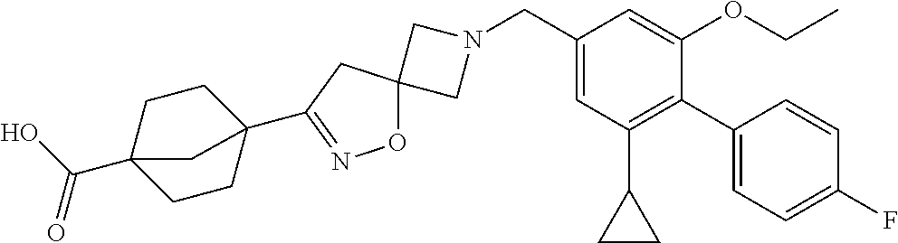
N1(CC2=CC(C3CC3)=C(C3=CC=C(F)C=C3)C(OCC)=C2)CC2(C1)ON=C(C13CCC(C(=O)O)(CC1)C3)C2
